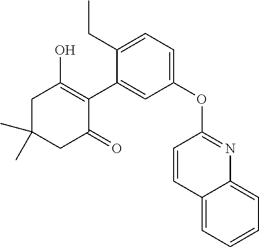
C1C(C)(C)CC(=O)C(C2=CC(OC3=NC4=CC=CC=C4C=C3)=CC=C2CC)=C1O
